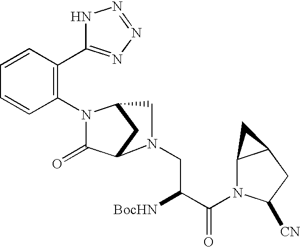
C1(N2C(=O)C3CC2CN3CC([BocHN])C(=O)N2C3C(CC2[CN])C3)=C(C2=NN=NN2)C=CC=C1
